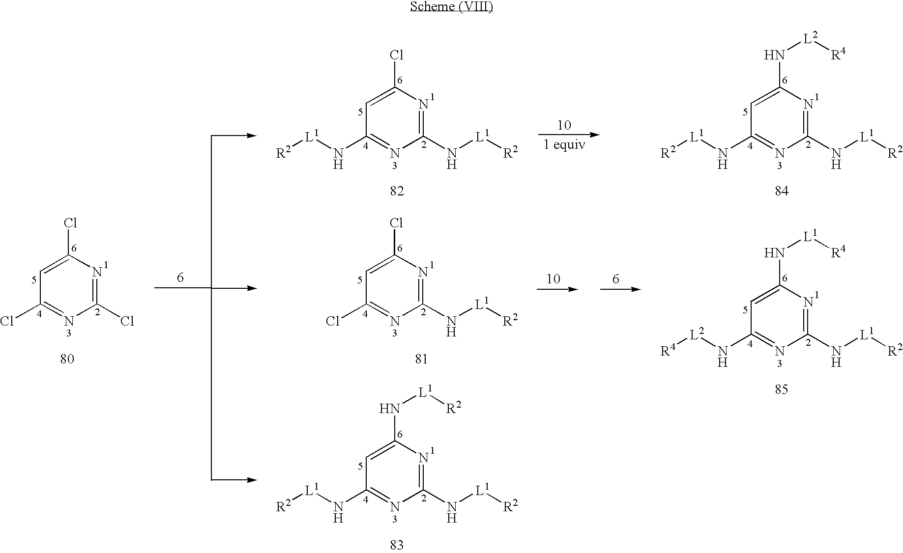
C1(Cl)=NC(Cl)=CC(Cl)=N1.C1(N[L1][R2])=NC(Cl)=CC(N[L1][R2])=N1.C1(N[L1][R2])=NC(Cl)=CC(Cl)=N1.C1(N[L1][R2])=NC(N[L1][R2])=CC(N[L1][R2])=N1.C1(N[L1][R2])=NC(N[L2][R4])=CC(N[L1][R2])=N1.C1(N[L1][R2])=NC(N[L1][R4])=CC(N[L2][R4])=N1
